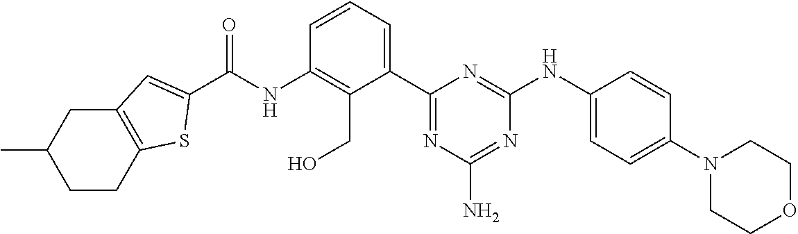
C(NC1=C(CO)C(C2=NC(N)=NC(NC3=CC=C(N4CCOCC4)C=C3)=N2)=CC=C1)(=O)C1=CC2=C(CCC(C)C2)S1
